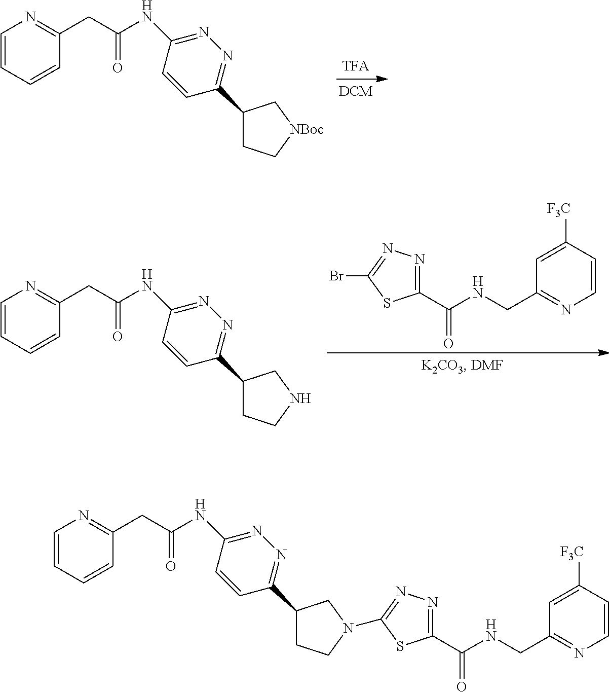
C1(C(NCC2=NC=CC([F3C])=C2)=O)=NN=C(Br)S1.C1(C2=NN=C(NC(CC3=NC=CC=C3)=O)C=C2)CCNC1.C1(C2=NN=C(NC(CC3=NC=CC=C3)=O)C=C2)CC[NBoc]C1.C1(C2=NN=C(NC(CC3=NC=CC=C3)=O)C=C2)CCN(C2=NN=C(C(NCC3=NC=CC([F3C])=C3)=O)S2)C1
